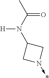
N1(->*)CC(N(C(C)=O)[H])C1
